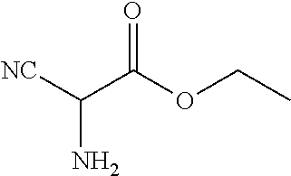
[NC]C(C(=O)OCC)N
